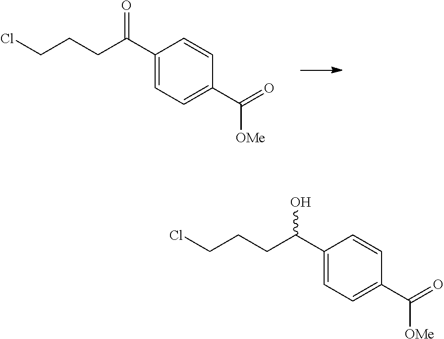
ClCCCC(C1=CC=C(C(=O)[OMe])C=C1)=O.ClCCCC(C1=CC=C(C(=O)[OMe])C=C1)O
